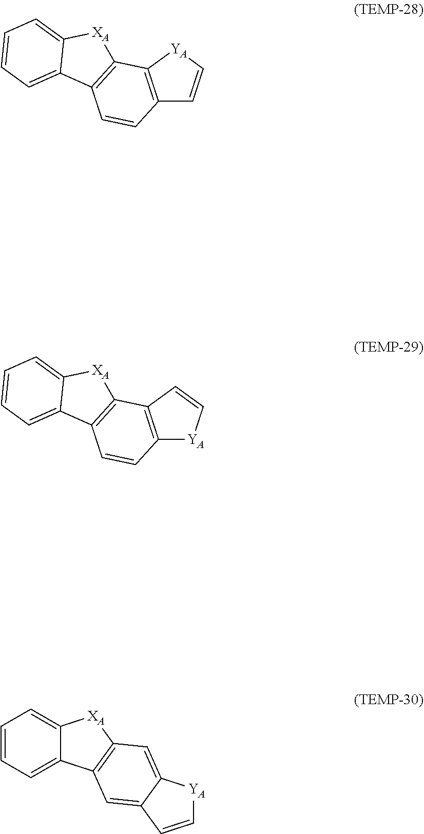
C12=C([YA]C=C1)C1=C(C=C2)C2=CC=CC=C2[XA]1.C12=C(C=C[YA]1)C1=C(C=C2)C2=CC=CC=C2[XA]1.C1=CC2=CC3=C(C=C2[YA]1)[XA]C1=CC=CC=C31
